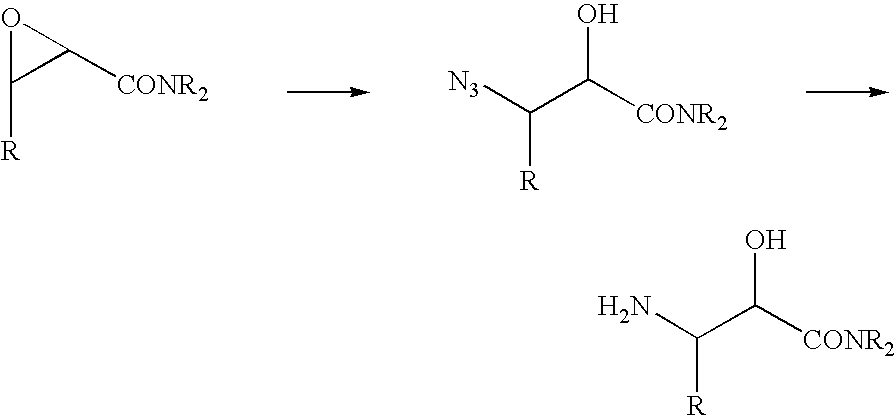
O1C([R])C1[CONR2].[N3]C(C(O)[CONR2])[R].NC(C(O)[CONR2])[R]
